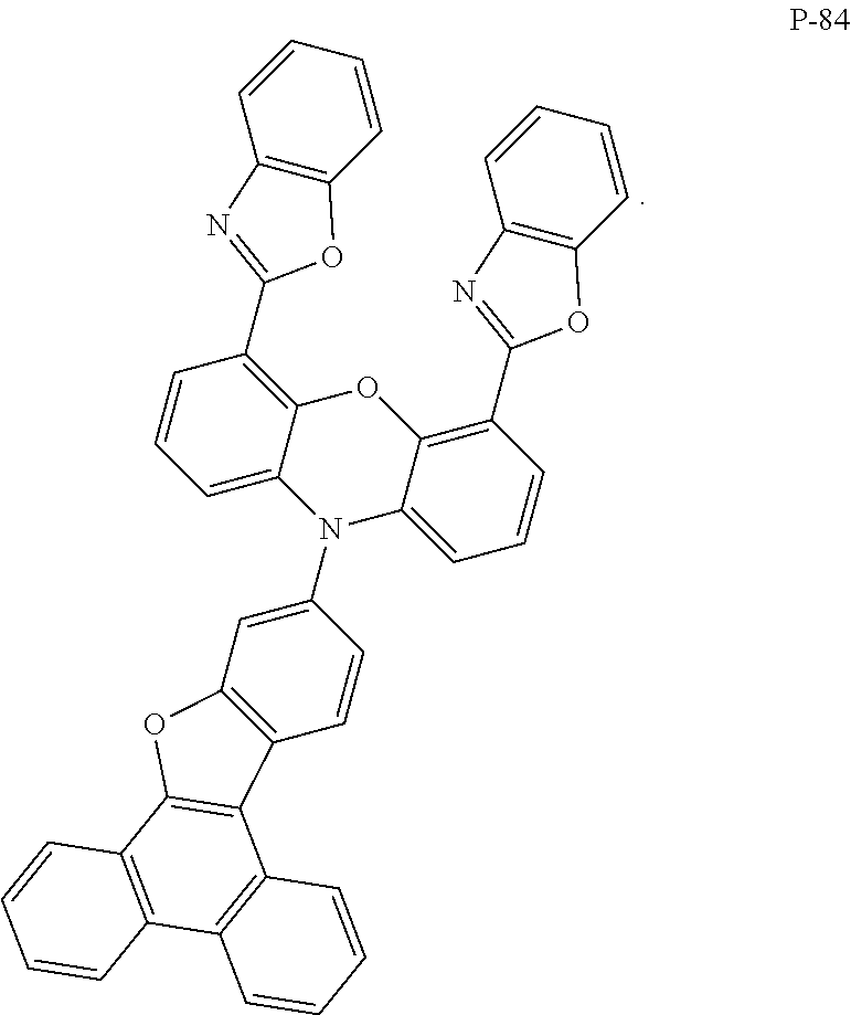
C1(C2=NC3=C(O2)C=CC=C3)=C2C(=CC=C1)N(C1=CC3=C(C=C1)C1=C(O3)C3=C(C4=C1C=CC=C4)C=CC=C3)C1=CC=CC(C3=NC4=C(O3)C=CC=C4)=C1O2
